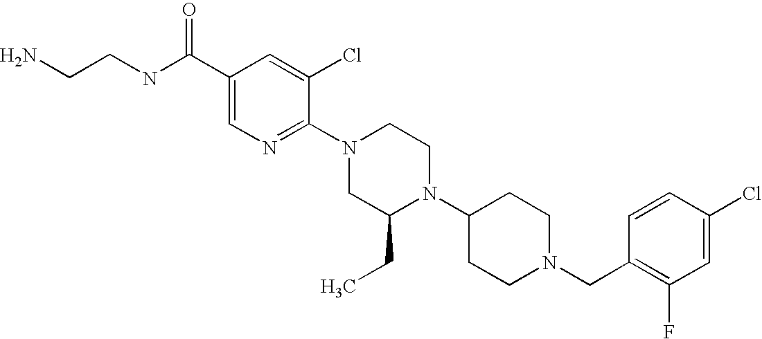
C1(Cl)=CC(F)=C(CN2CCC(N3C(CC)CN(C4=NC=C(C(NCCN)=O)C=C4Cl)CC3)CC2)C=C1
